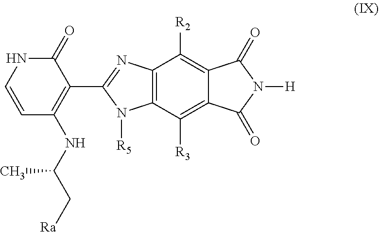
C1=CC(NC(C[Ra])C)=C(C2=NC3=C(N2[R5])C([R3])=C2C(=C3[R2])C(=O)N([H])C2=O)C(=O)N1
